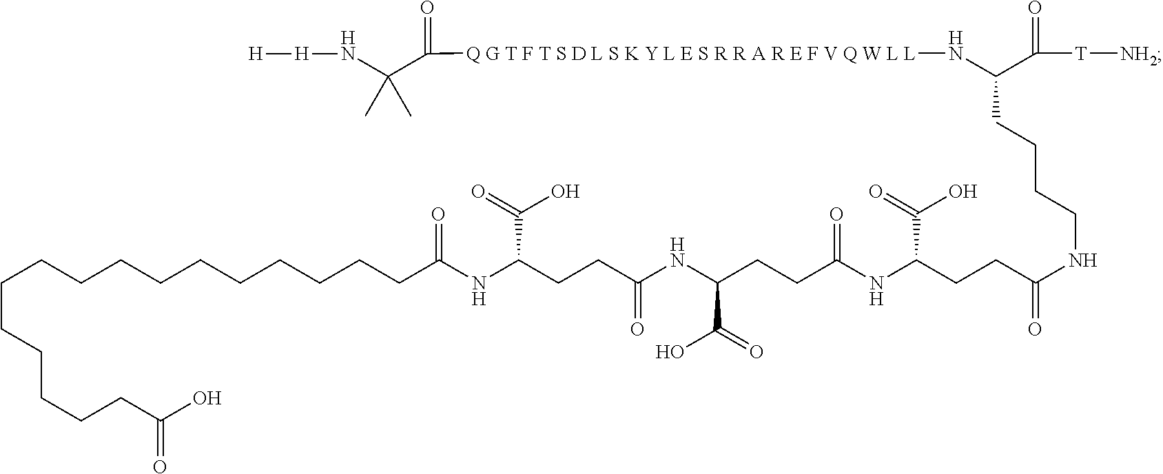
C(CCCCCCC(NC(CCC(NC(CCC(NC(CCC(NCCCCC(N[Q G T F T S D L S K Y L E S R R A R E F V Q W L L]C(=O)C(N[H][H])(C)C)C(=O)[T][NH2])=O)C(=O)O)=O)C(O)=O)=O)C(O)=O)=O)CCCCCCCCCC(O)=O
